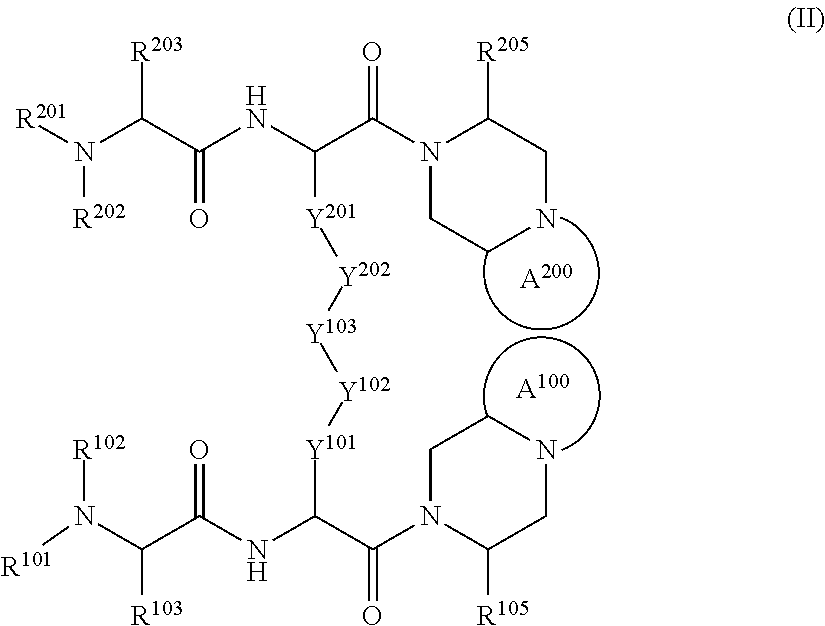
[R201]N(C(C(NC(C(N1CCNCC1[R205])=O)[Y201][Y202][Y103][Y102][Y101]C(C(N1C([R105])CNCC1)=O)NC(C(N([R101])[R102])[R103])=O)=O)[R203])[R202].[A200].[A100]
